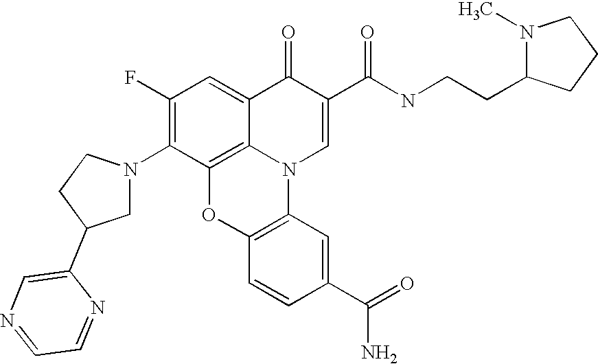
C1(F)=C(N2CC(C3=CN=CC=N3)CC2)C2=C3C(=C1)C(=O)C(C(NCCC1N(C)CCC1)=O)=CN3C1=C(O2)C=CC(C(N)=O)=C1
